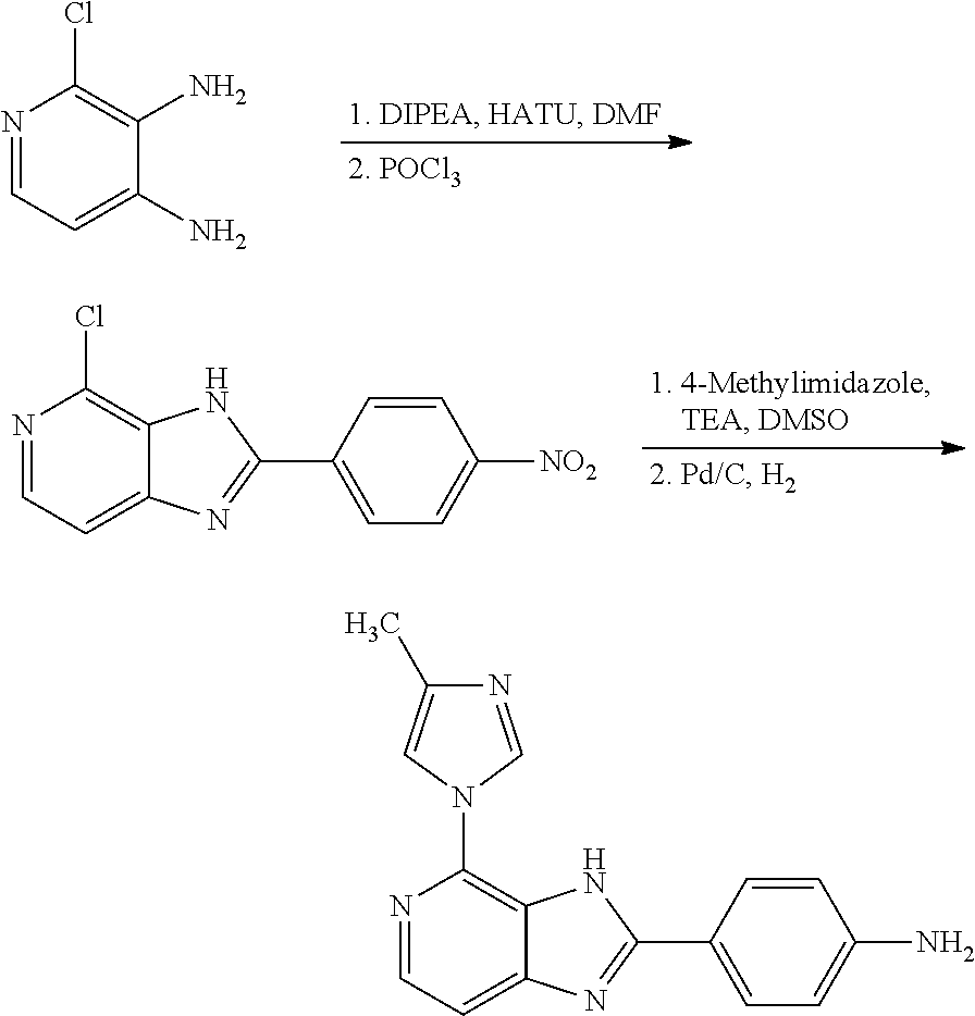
N1=CC=C(N)C(N)=C1Cl.N1=CC=C2C(=C1Cl)NC(C1=CC=C([NO2])C=C1)=N2.N1=CC=C2C(=C1N1C=NC(C)=C1)NC(C1=CC=C(N)C=C1)=N2
